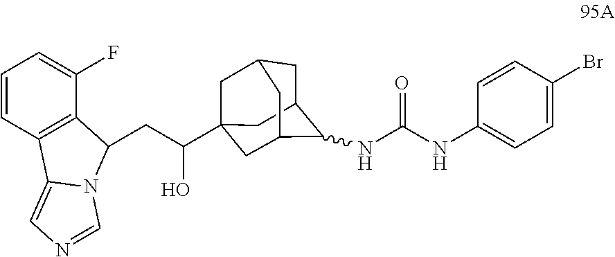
C(C(C12CC3CC(C(NC(NC4=CC=C(Br)C=C4)=O)C(C1)C3)C2)O)C1C2=C(C=CC=C2F)C2=CN=CN21
